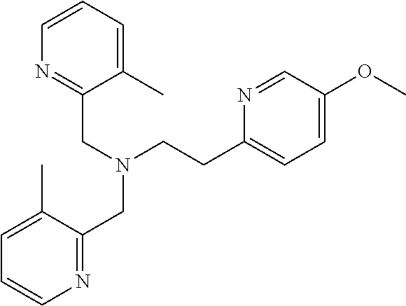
C1=C(C)C(CN(CCC2=CC=C(OC)C=N2)CC2=NC=CC=C2C)=NC=C1
